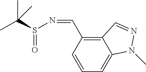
CC(S(N=CC1=C2C(=CC=C1)N(C)N=C2)=O)(C)C
